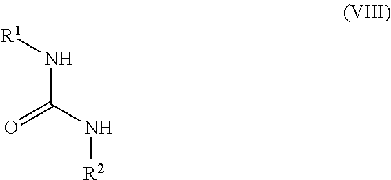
N(C(N[R2])=O)[R1]
